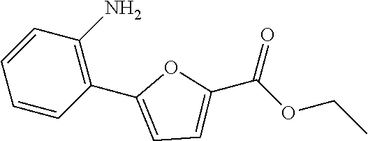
C1(C2=CC=C(C(OCC)=O)O2)=C(N)C=CC=C1
